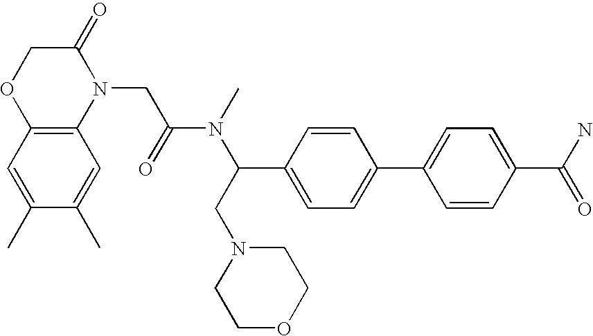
C1(C(=O)N)=CC=C(C2=CC=C(C(CN3CCOCC3)N(C)C(=O)CN3C(=O)COC4=C3C=C(C)C(C)=C4)C=C2)C=C1
